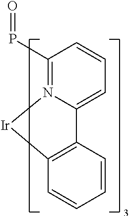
C1=C2N(=C(P=O)C=C1)[Ir]C1=C2C=CC=C1
